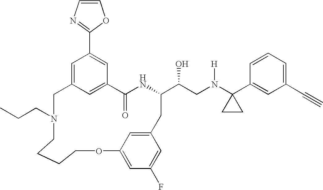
C12=CC(=CC(C3=NC=CO3)=C1)CN(CCC)CCCCOC1=CC(F)=CC(=C1)CC(C(CN(C1(C3=CC(C#C)=CC=C3)CC1)[H])O)NC2=O
